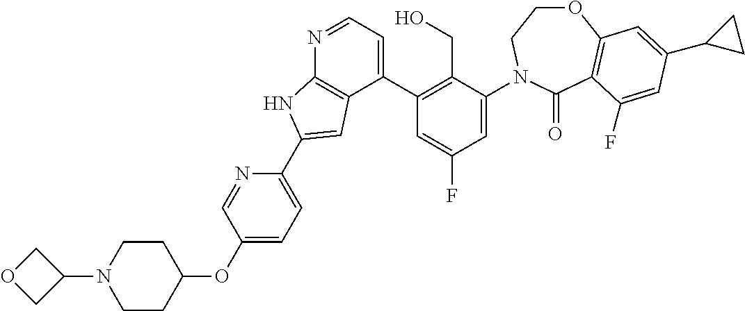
C1(C2=C(CO)C(N3CCOC4=C(C3=O)C(F)=CC(C3CC3)=C4)=CC(F)=C2)=CC=NC2=C1C=C(C1=CC=C(OC3CCN(C4COC4)CC3)C=N1)N2
